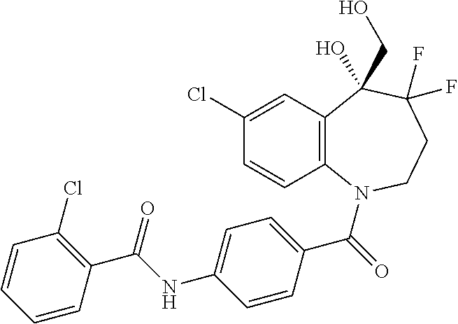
C1(Cl)=CC2=C(C=C1)N(C(=O)C1=CC=C(NC(C3=C(Cl)C=CC=C3)=O)C=C1)CCC(F)(F)C2(O)CO
